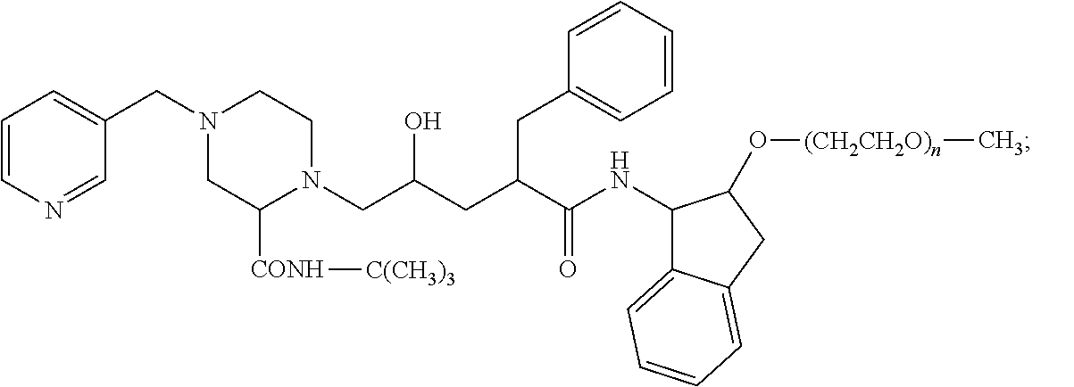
C1=CN=CC(CN2CC([CONH][C(CH3)3])N(CC(CC(C(NC3C4=CC=CC=C4CC3O[(CH2CH2O)n]C)=O)CC3=CC=CC=C3)O)CC2)=C1
